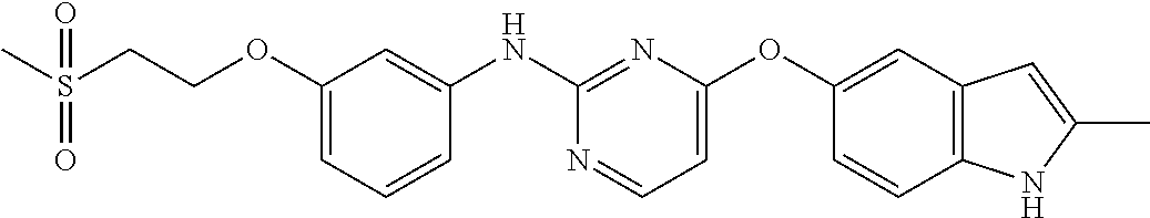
O(C1=CC=CC(NC2=NC(OC3=CC4=C(C=C3)NC(C)=C4)=CC=N2)=C1)CCS(C)(=O)=O
